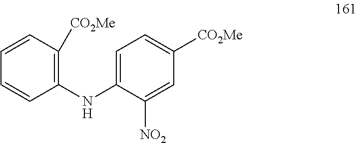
C1=CC([CO2Me])=C(NC2=CC=C([CO2Me])C=C2[NO2])C=C1
